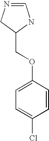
C1=C(OCC2NC=NC2)C=CC(Cl)=C1
